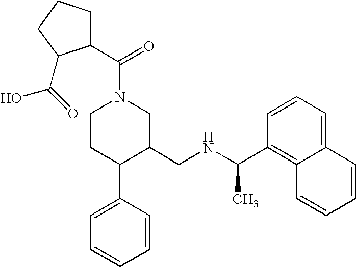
C1CC(C2=CC=CC=C2)C(CNC(C)C2=C3C(=CC=C2)C=CC=C3)CN1C(=O)C1CCCC1C(=O)O
